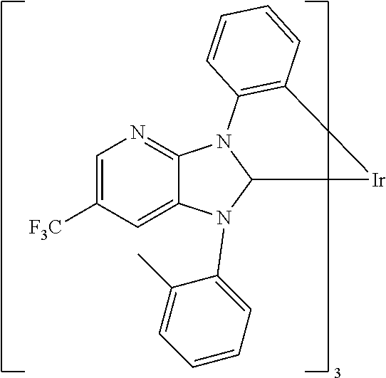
C1=C([F3C])C=C2C(=N1)N1C(N2C2=CC=CC=C2C)[Ir]C2=C1C=CC=C2
